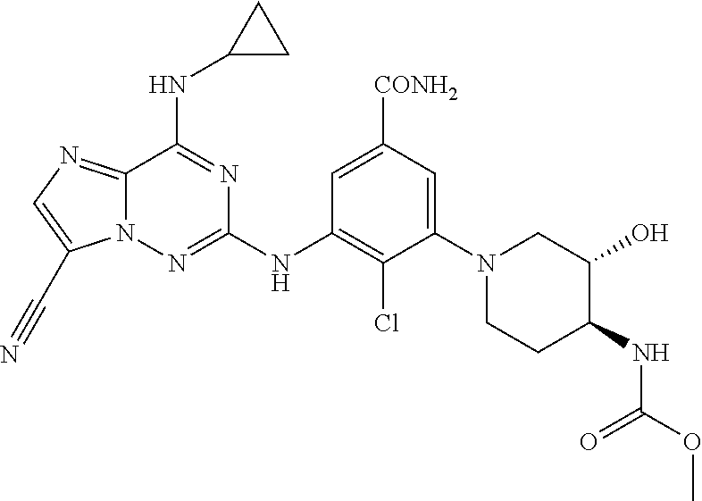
C1(NC2=C(Cl)C(N3CCC(NC(OC)=O)C(O)C3)=CC([CONH2])=C2)=NN2C(=NC=C2C#N)C(NC2CC2)=N1
